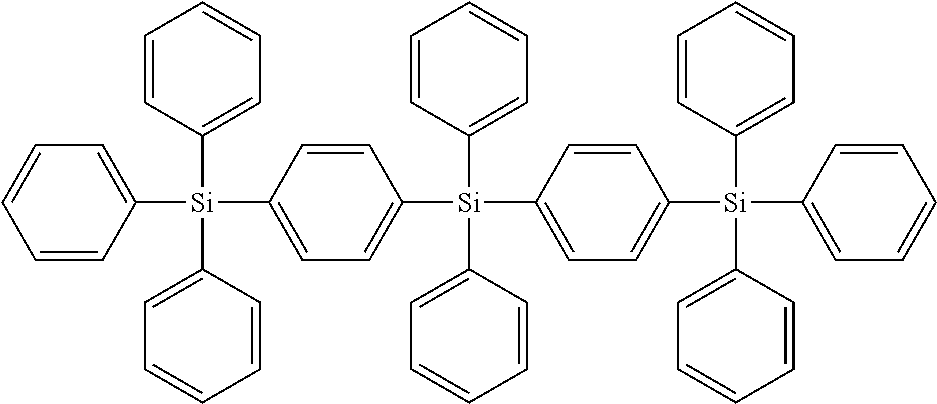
C1=CC([Si](C2=CC=CC=C2)(C2=CC=C([Si](C3=CC=CC=C3)(C3=CC=CC=C3)C3=CC=C([Si](C4=CC=CC=C4)(C4=CC=CC=C4)C4=CC=CC=C4)C=C3)C=C2)C2=CC=CC=C2)=CC=C1
